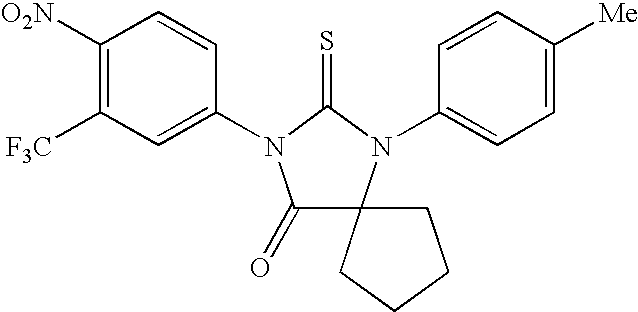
C1([O2N])=C([F3C])C=C(N2C(=O)C3(N(C4=CC=C([Me])C=C4)C2=S)CCCC3)C=C1
